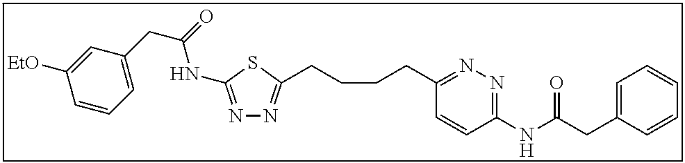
N1=C(NC(CC2=CC=CC([EtO])=C2)=O)SC(CCCCC2=NN=C(NC(CC3=CC=CC=C3)=O)C=C2)=N1
